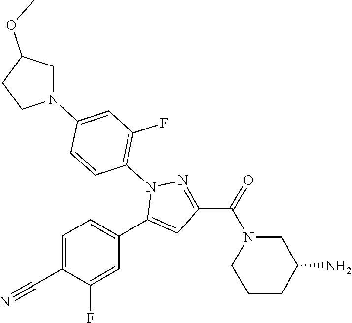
C1=C(C#N)C(F)=CC(C2=CC(C(=O)N3CCCC(N)C3)=NN2C2=C(F)C=C(N3CC(OC)CC3)C=C2)=C1
